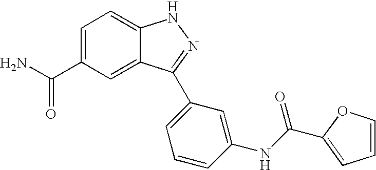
C(C1=CC=C2C(=C1)C(C1=CC=CC(NC(C3=CC=CO3)=O)=C1)=NN2)(N)=O
